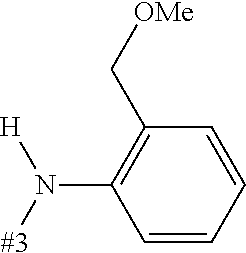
[#3]N([H])C1=C(C[OMe])C=CC=C1
